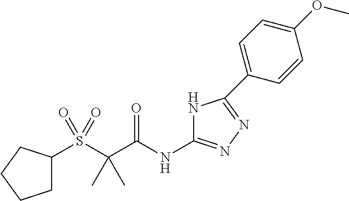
C(C(=O)NC1=NN=C(C2=CC=C(OC)C=C2)N1)(C)(C)S(C1CCCC1)(=O)=O
